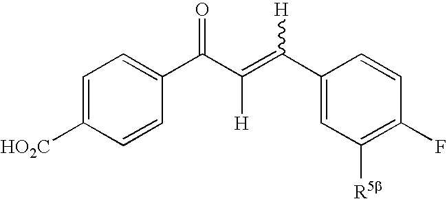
C1=C([HO2C])C=CC(C(C(=C(C2=CC([R5b])=C(F)C=C2)[H])[H])=O)=C1
